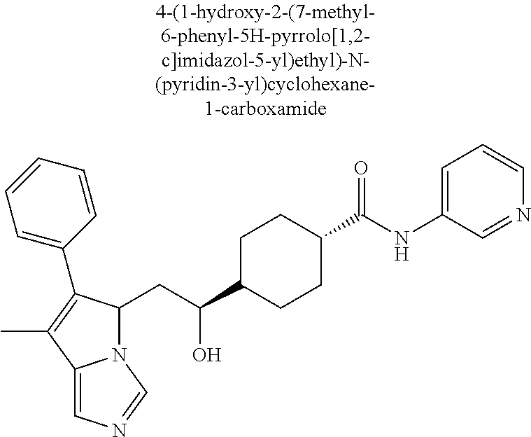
N12C(CC(C3CCC(C(NC4=CC=CN=C4)=O)CC3)O)C(C3=CC=CC=C3)=C(C)C1=CN=C2
